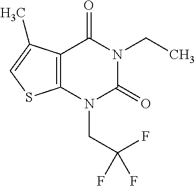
C12=C(N(CC(F)(F)F)C(=O)N(CC)C1=O)SC=C2C
